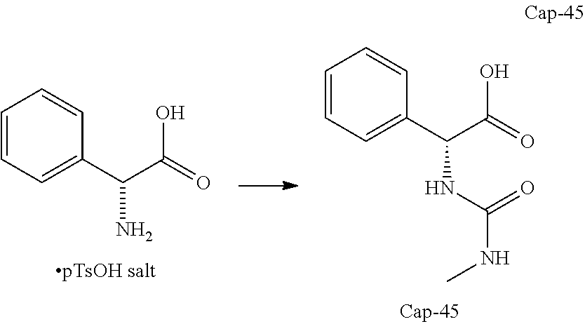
C1=CC=CC(C(C(=O)O)N)=C1.C1=CC=CC(C(C(O)=O)NC(NC)=O)=C1
